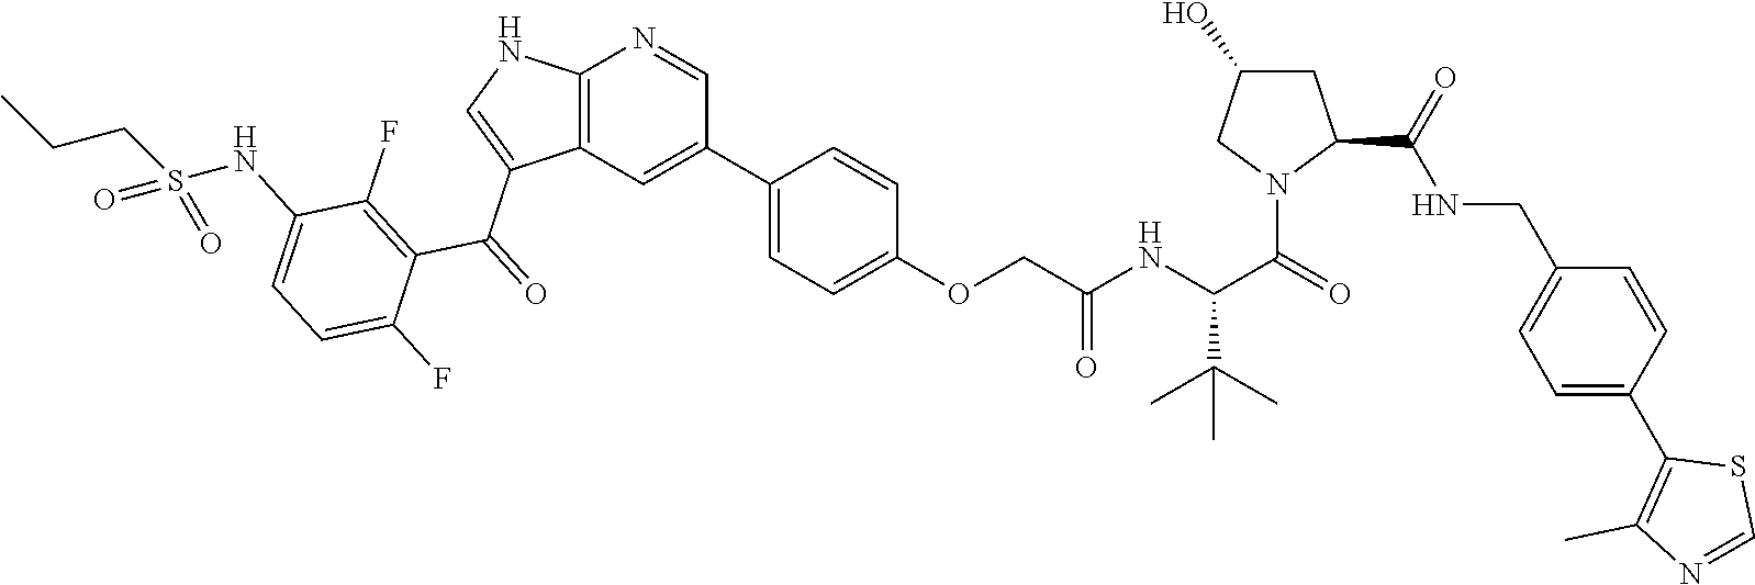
C12=C(C=C(C3=CC=C(OCC(NC(C(=O)N4C(C(NCC5=CC=C(C6=C(C)N=CS6)C=C5)=O)CC(O)C4)C(C)(C)C)=O)C=C3)C=N1)C(C(=O)C1=C(F)C(NS(CCC)(=O)=O)=CC=C1F)=CN2
